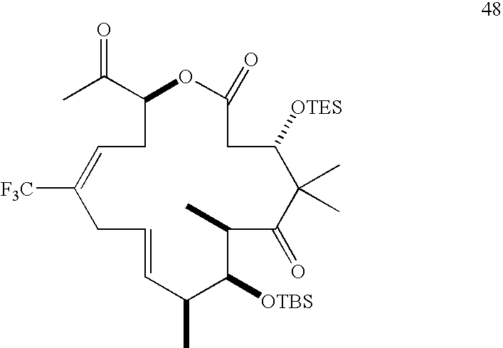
C1=C([F3C])CC=CC(C)C([OTBS])C(C)C(=O)C(C)(C)C([OTES])CC(=O)OC(C(C)=O)C1
